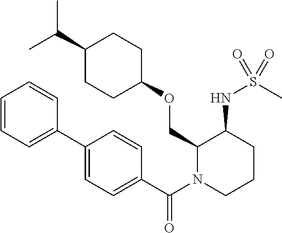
C(C1CCC(OCC2N(C(C3=CC=C(C4=CC=CC=C4)C=C3)=O)CCCC2NS(C)(=O)=O)CC1)(C)C
